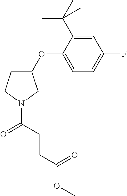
C1(OC2=CC=C(F)C=C2C(C)(C)C)CCN(C(CCC(OC)=O)=O)C1
